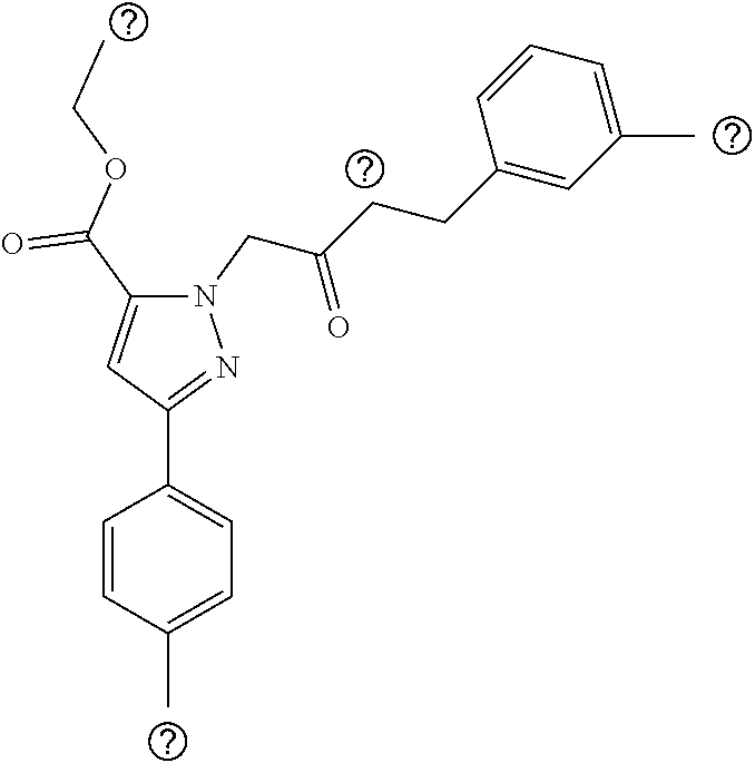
N1(CC(CCC2=CC(C)=CC=C2)=O)C(C(OCC)=O)=CC(C2=CC=C(C)C=C2)=N1
